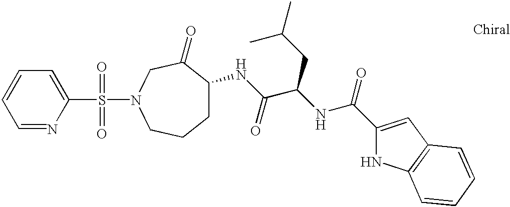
C1=NC(S(N2CC(=O)C(NC(C(NC(=O)C3=CC4=C(N3)C=CC=C4)CC(C)C)=O)CCC2)(=O)=O)=CC=C1
